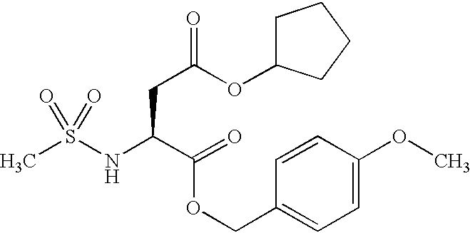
CS(NC(C(OCC1=CC=C(OC)C=C1)=O)CC(OC1CCCC1)=O)(=O)=O
